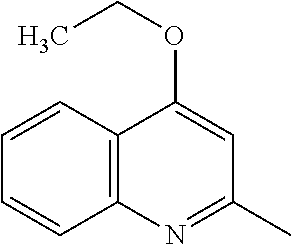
C12=C(C=CC=C1)C(OCC)=CC(C)=N2
